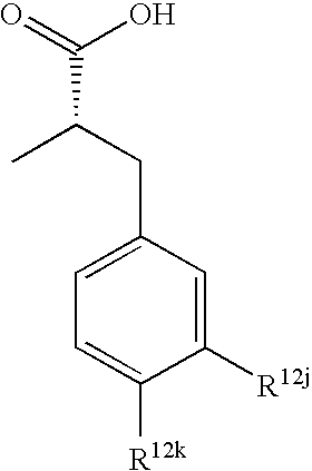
C1=C([R12k])C([R12j])=CC(CC(C)C(O)=O)=C1
